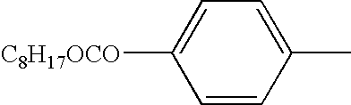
C1=CC(C)=CC=C1[C8H17OCO]
